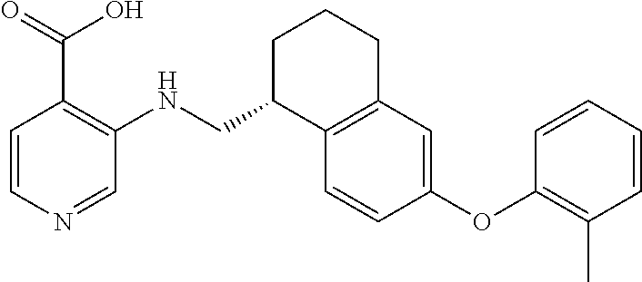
C1=CC(OC2=C(C)C=CC=C2)=CC2=C1C(CNC1=C(C(O)=O)C=CN=C1)CCC2
